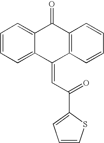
C12=CC=CC=C1C(=CC(=O)C1=CC=CS1)C1=C(C2=O)C=CC=C1
